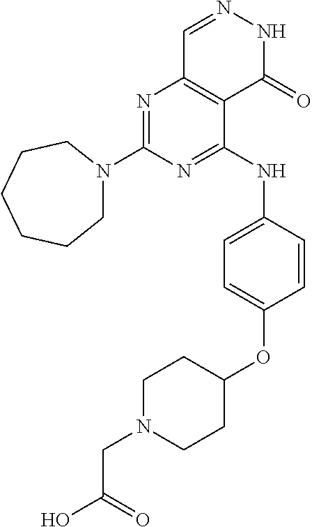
N1=C(N2CCCCCC2)N=C(NC2=CC=C(OC3CCN(CC(O)=O)CC3)C=C2)C2=C1C=NNC2=O
